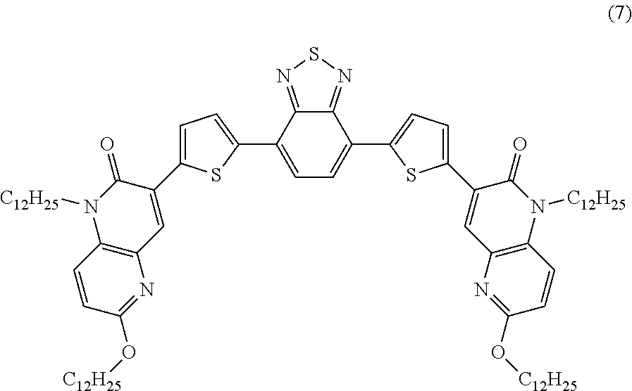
C1=C(C2=CC3=C(N([C12H25])C2=O)C=CC(O[C12H25])=N3)SC(C2=CC=C(C3=CC=C(C4=CC5=C(N([C12H25])C4=O)C=CC(O[C12H25])=N5)S3)C3=NSN=C23)=C1
